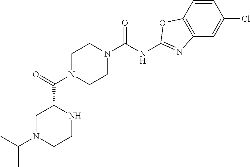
C1N(C(C2CN(C(C)C)CCN2)=O)CCN(C(NC2=NC3=C(C=CC(Cl)=C3)O2)=O)C1
